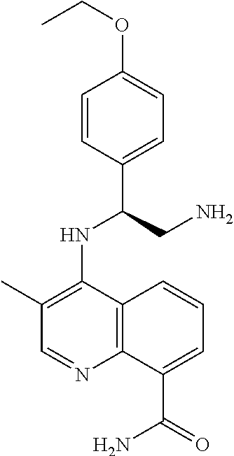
C1=CC(C(CN)NC2=C(C)C=NC3=C2C=CC=C3C(=O)N)=CC=C1OCC
